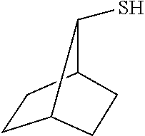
C1CC2C(S)C1CC2
